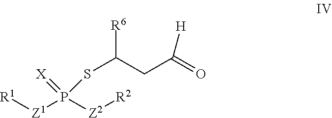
[Z1](P([Z2][R2])(=[X])SC(CC(=O)[H])[R6])[R1]
